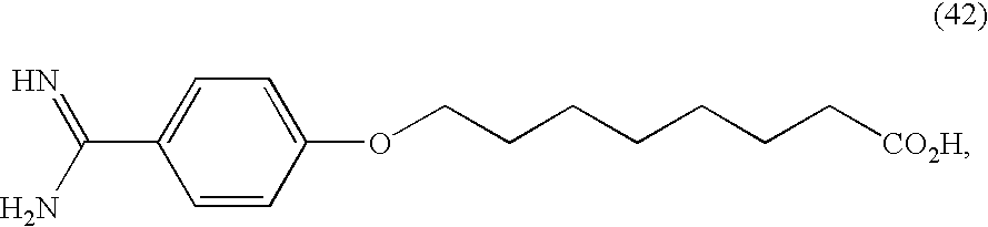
C1=CC(OCCCCCCC[CO2H])=CC=C1C(=N)N
